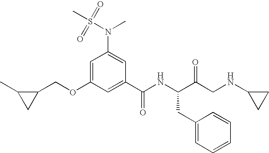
C1(COC2=CC(N(S(=O)(=O)C)C)=CC(C(NC(C(CNC3CC3)=O)CC3=CC=CC=C3)=O)=C2)C(C)C1
